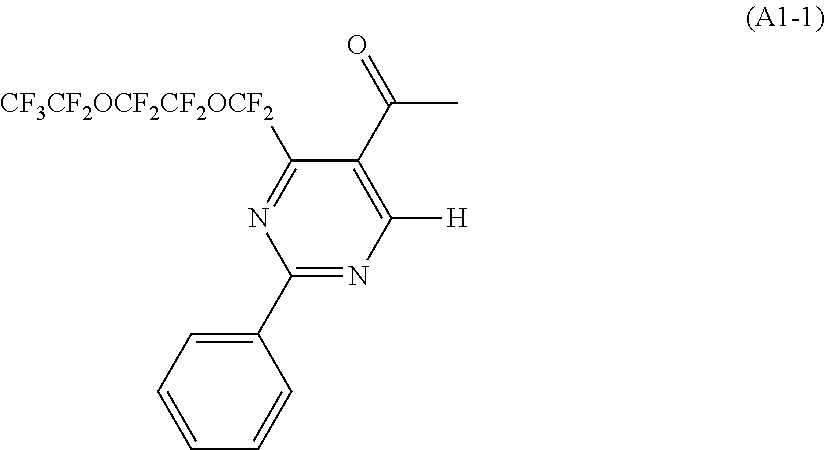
[CF3CF2OCF2CF2OCF2]C1=NC(C2=CC=CC=C2)=NC([H])=C1C(=O)C
